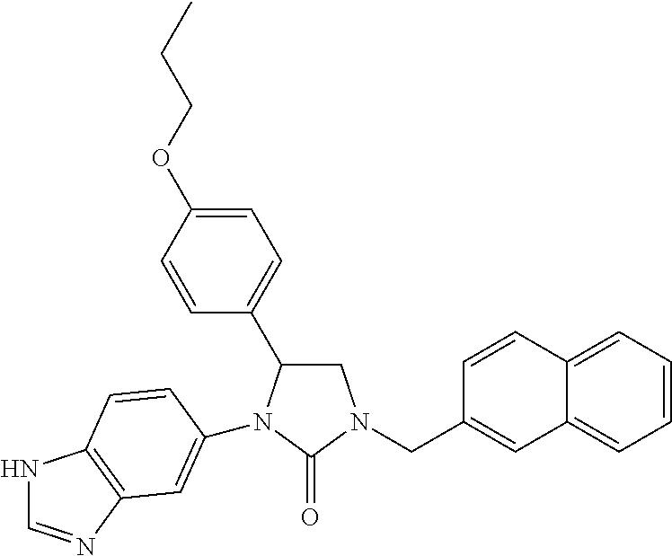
C1C(C2=CC=C(OCCC)C=C2)N(C2=CC3=C(NC=N3)C=C2)C(=O)N1CC1=CC2=CC=CC=C2C=C1
